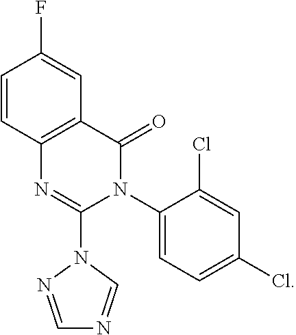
C1=CC2=C(C=C1F)C(=O)N(C1=CC=C(Cl)C=C1Cl)C(N1N=CN=C1)=N2
